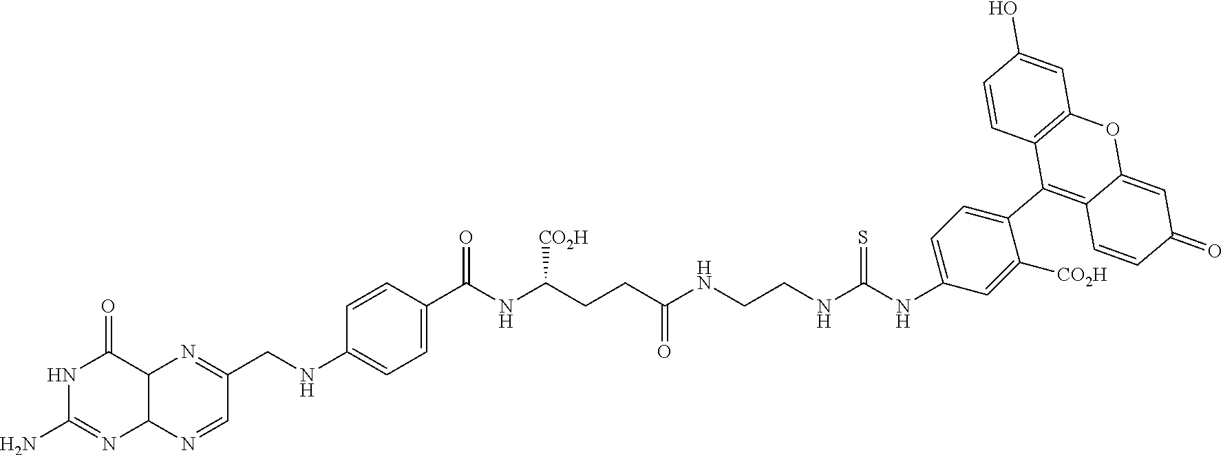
N1C(N)=NC2C(C1=O)N=C(CNC1=CC=C(C(NC(CCC(NCCNC(NC3=CC=C(C4=C5C(=CC(=O)C=C5)OC5=C4C=CC(O)=C5)C([CO2H])=C3)=S)=O)[CO2H])=O)C=C1)C=N2
